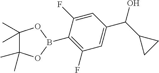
C1(C(C2CC2)O)=CC(F)=C(B2OC(C)(C)C(C)(C)O2)C(F)=C1
